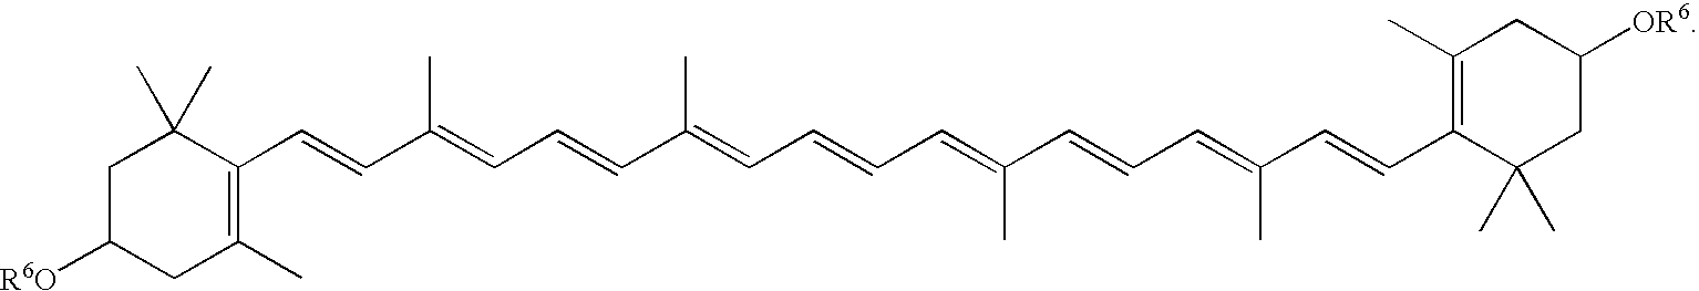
C1(C=CC(=CC=CC(=CC=CC=C(C=CC=C(C=CC2=C(C)CC([OR6])CC2(C)C)C)C)C)C)=C(C)CC([R6O])CC1(C)C
